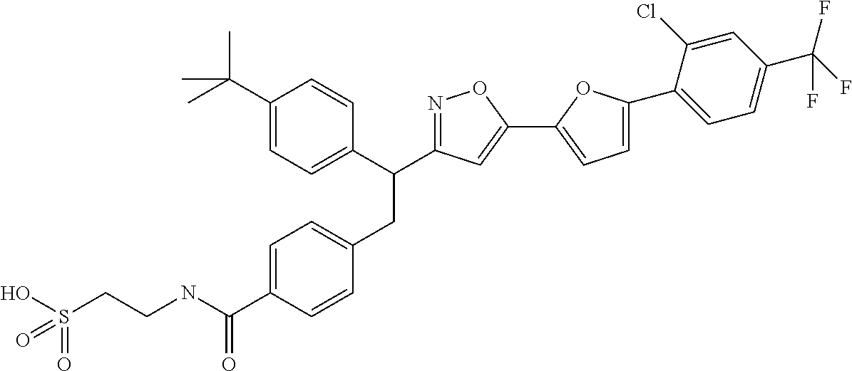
C1=C(C(NCCS(O)(=O)=O)=O)C=CC(CC(C2=CC=C(C(C)(C)C)C=C2)C2=NOC(C3=CC=C(C4=CC=C(C(F)(F)F)C=C4Cl)O3)=C2)=C1
